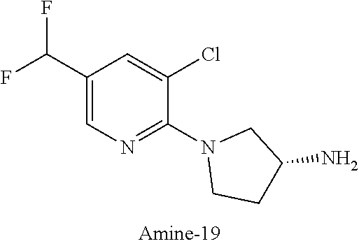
C1(C(F)F)=CN=C(N2CCC(N)C2)C(Cl)=C1
